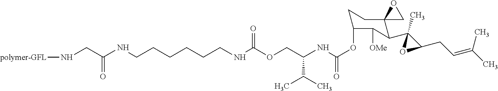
C(OC1CCC2(C(C3(C)C(CC=C(C)C)O3)C1[OMe])CO2)(=O)NC(COC(NCCCCCCNC(CN[polymer-GFL])=O)=O)C(C)C
